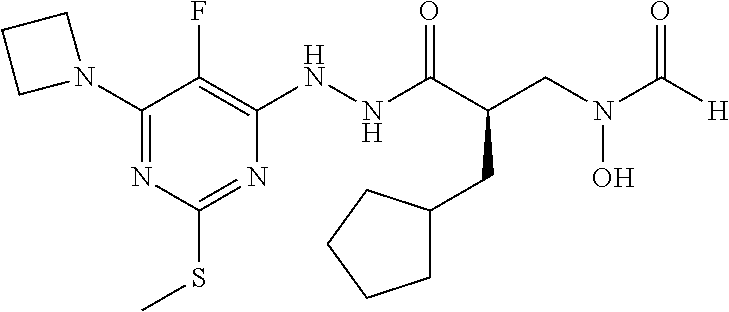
N(C(C(CN(C([H])=O)O)CC1CCCC1)=O)NC1=C(F)C(N2CCC2)=NC(SC)=N1
